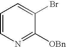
C1=CN=C([OBn])C(Br)=C1
